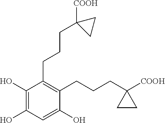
C1(O)=C(O)C(CCCC2([COOH])CC2)=C(CCCC2([COOH])CC2)C(O)=C1
